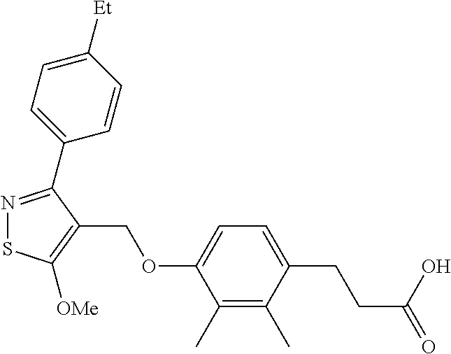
N1=C(C2=CC=C([Et])C=C2)C(COC2=CC=C(CCC(=O)O)C(C)=C2C)=C([OMe])S1
